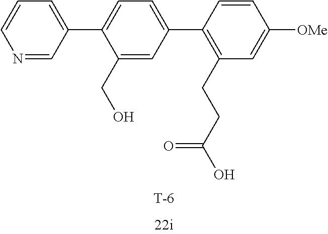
N1=CC(C2=CC=C(C3=C(CCC(O)=O)C=C([OMe])C=C3)C=C2CO)=CC=C1.[T]
